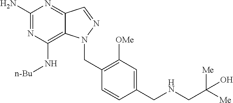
C1(N)=NC(N[n-Bu])=C2C(=N1)C=NN2CC1=C([OMe])C=C(CNCC([Me])([Me])O)C=C1
